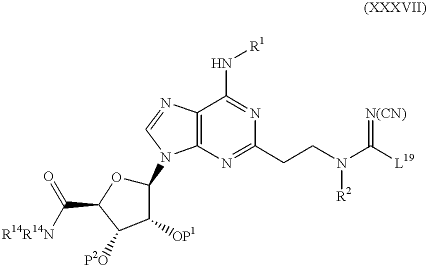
C12=C(N=C(CCN([R2])C([L19])=[N(CN)])N=C1N[R1])N(C1OC(C([R14R14N])=O)C([P2O])C1[OP1])C=N2
